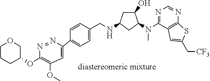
C1(OC2COCCC2)=C(OC)C=C(C2=CC=C(CNC3CC(O)C(N(C4=NC=NC5=C4C=C(C[CF3])S5)C)C3)C=C2)N=N1.[diastereomeric mixture]
